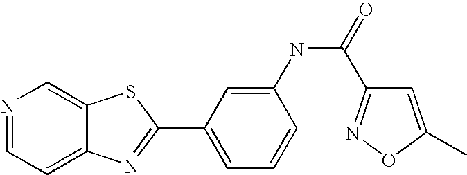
C12=CC=NC=C1SC(C1=CC=CC(NC(=O)C3=NOC(C)=C3)=C1)=N2
